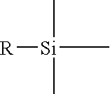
[Si](C)(C)([R])C
